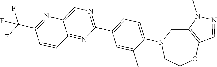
C12=CN=C(C3=CC=C(N4CCOC5=C(C4)N(C)N=C5)C(C)=C3)N=C1C=CC(C(F)(F)F)=N2
